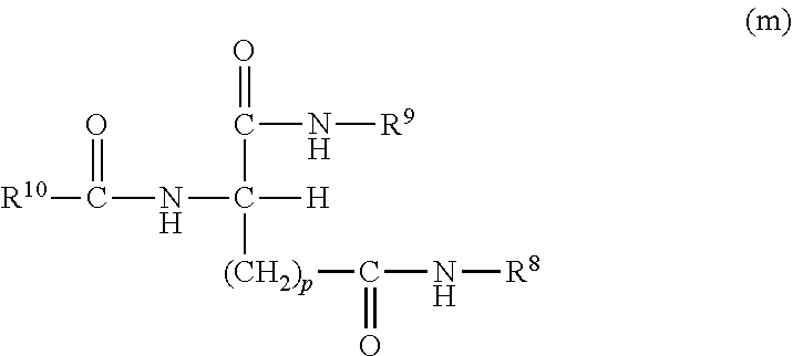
[R10]C(NC([H])(C(N[R9])=O)[(CH2)p]C(N[R8])=O)=O
